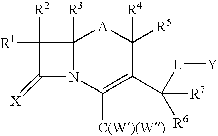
C12([R3])N(C([C(W)(W)])=C(C([R7])([R6])[L][Y])C([R4])([R5])[A]1)C(=[X])C2([R2])[R1]
